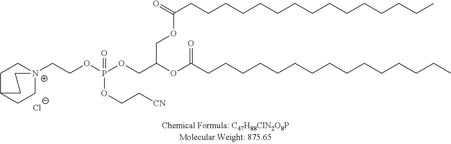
C1C2CC[N+](CCOP(OCC(OC(CCCCCCCCCCCCCCC)=O)COC(CCCCCCCCCCCCCCC)=O)(OCC[CN])=O)(C1)CC2.[Cl-]
